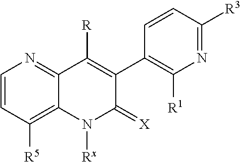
C1=CC([R5])=C2C(=N1)C([R])=C(C1=C([R1])N=C([R3])C=C1)C(=[X])N2[Rx]
